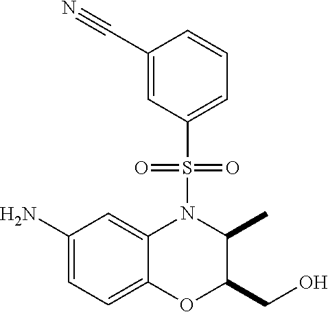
C1=C(N)C=C2C(=C1)OC(CO)C(C)N2S(C1=CC=CC(C#N)=C1)(=O)=O
